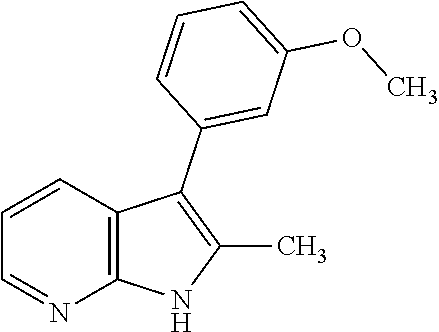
C1=CC2=C(N=C1)NC(C)=C2C1=CC(OC)=CC=C1
